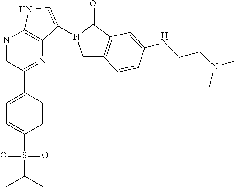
N1=CC(C2=CC=C(S(=O)(=O)C(C)C)C=C2)=NC2=C1NC=C2N1CC2=C(C1=O)C=C(NCCN(C)C)C=C2
